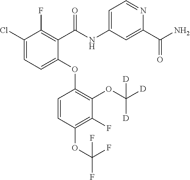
C1(Cl)=CC=C(OC2=C(OC([D])([D])[D])C(F)=C(OC(F)(F)F)C=C2)C(C(=O)NC2=CC=NC(C(N)=O)=C2)=C1F
